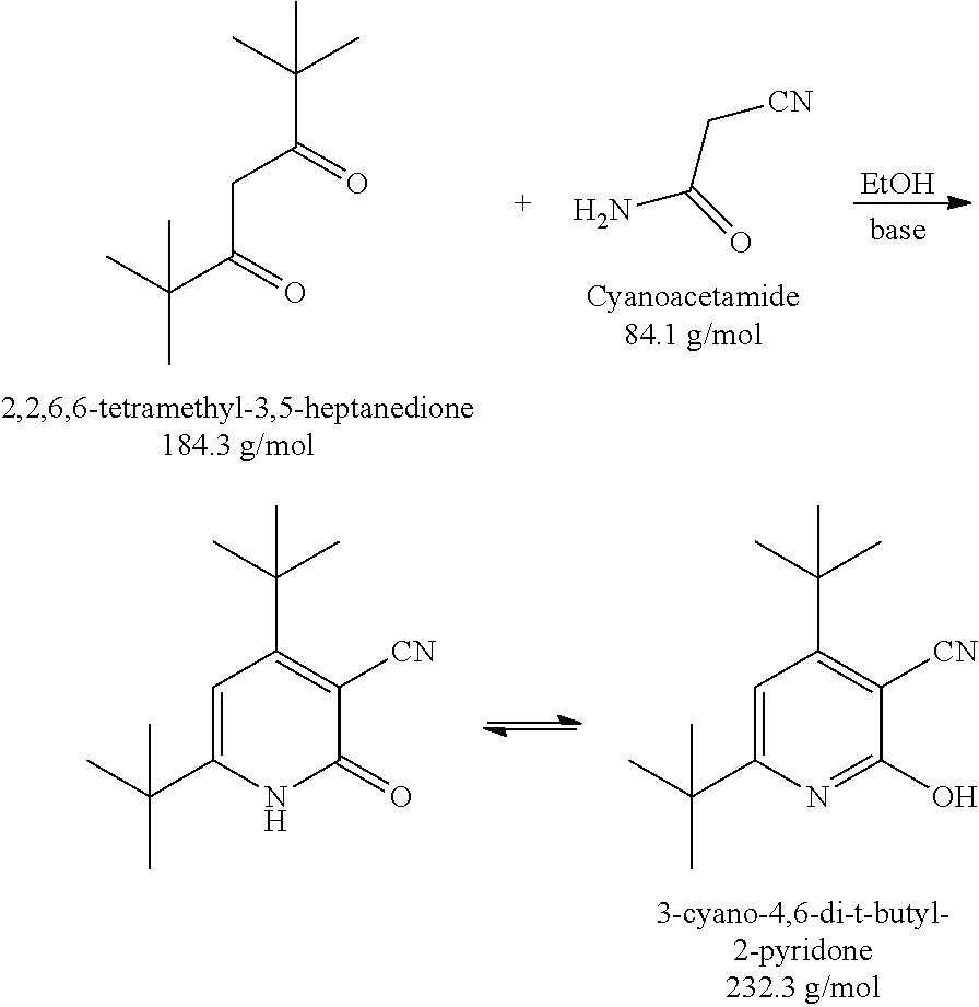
C(C)(C)(C(=O)CC(C(C)(C)C)=O)C.NC(=O)C[CN].[EtOH].C(C)(C)(C1=CC(C(C)(C)C)=C([CN])C(O)=N1)C.C(C)(C)(C1=CC(C(C)(C)C)=C([CN])C(=O)N1)C
